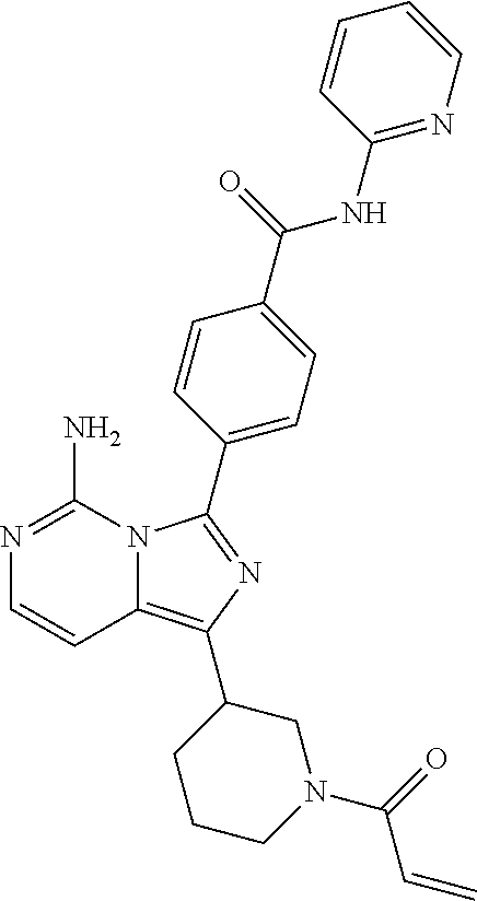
N12C(=C(C3CCCN(C(C=C)=O)C3)N=C1C1=CC=C(C(NC3=NC=CC=C3)=O)C=C1)C=CN=C2N
